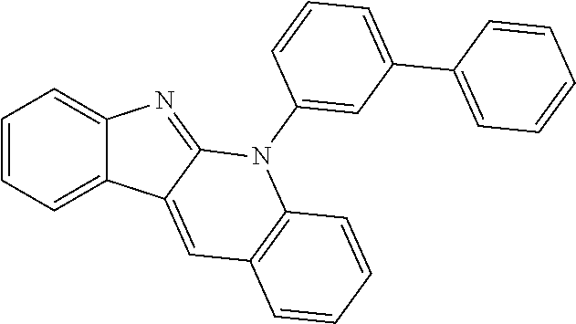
C1=CC=C2C(=C1)N=C1C2=CC2=C(N1C1=CC(C3=CC=CC=C3)=CC=C1)C=CC=C2
